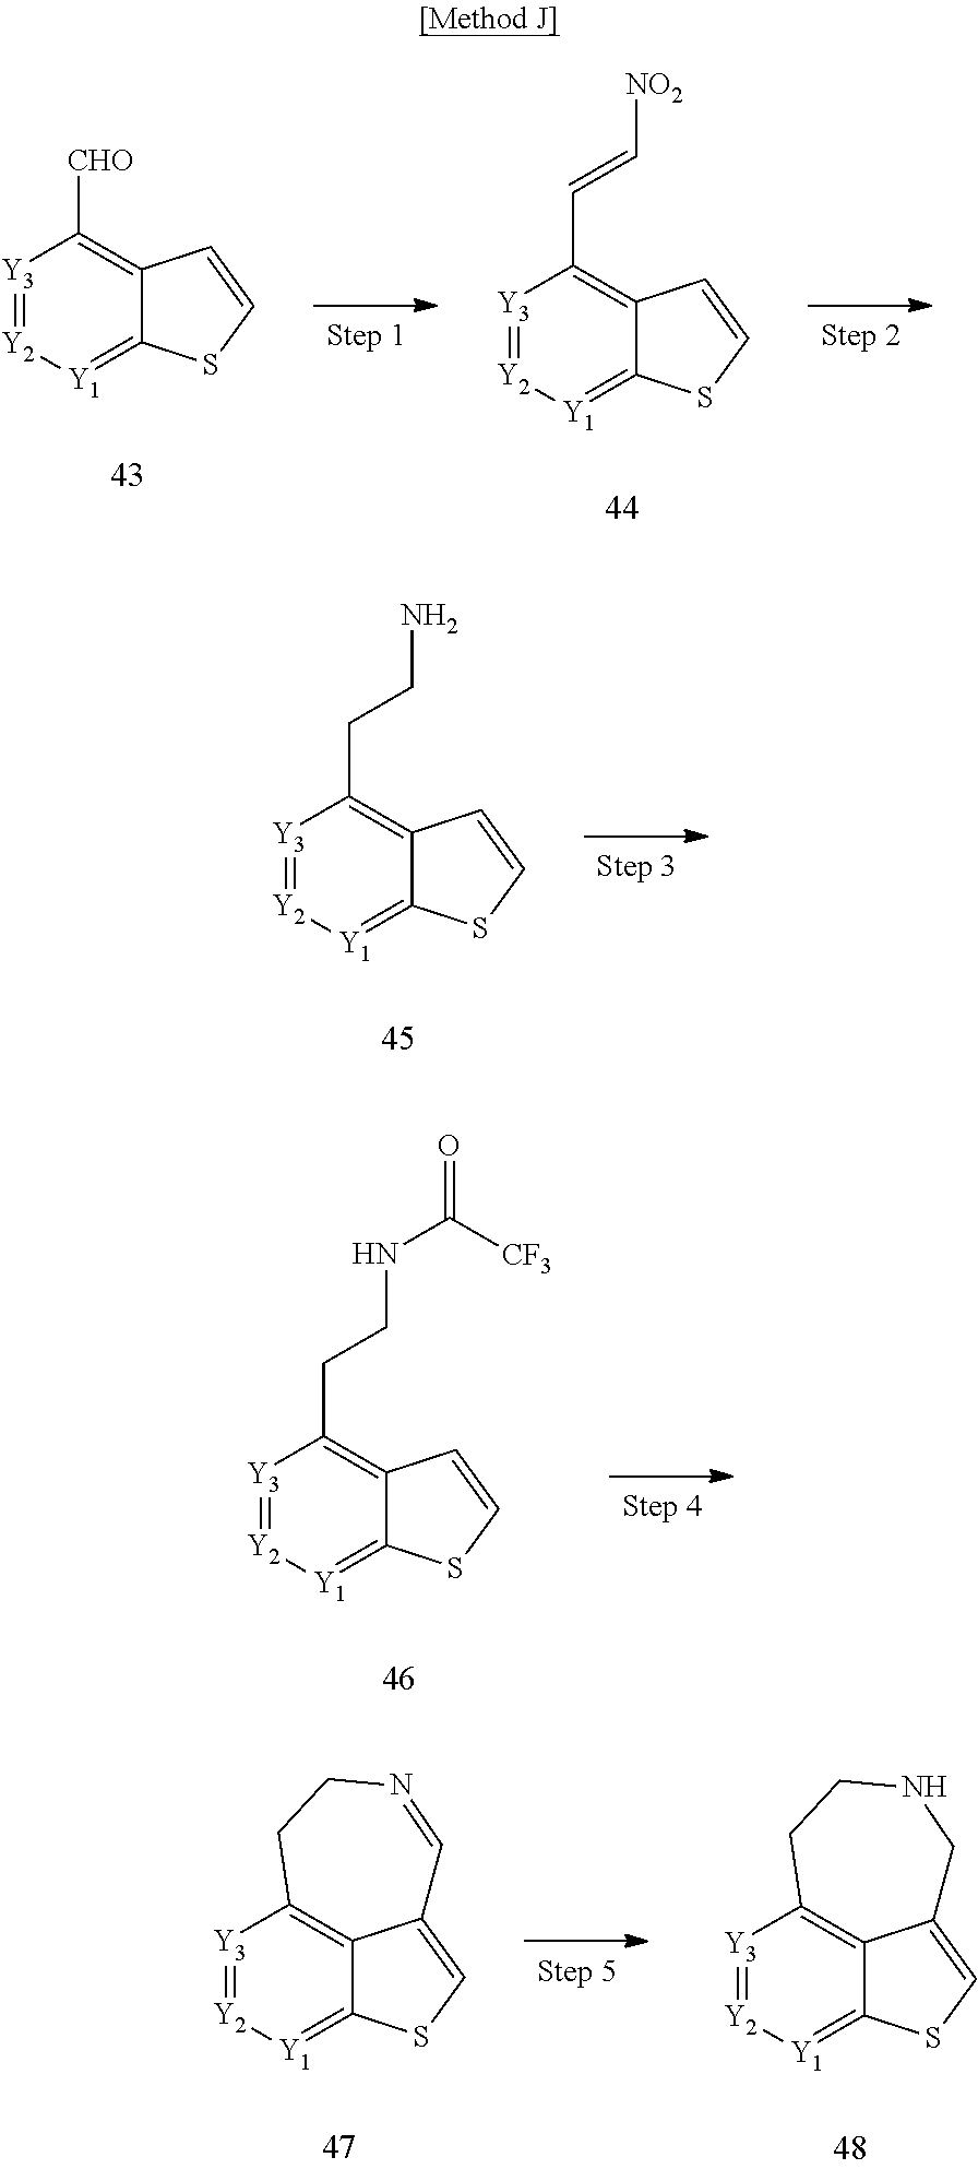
[Y3]1=[Y2][Y1]=C2C(=C1[CHO])C=CS2.[Y3]1=[Y2][Y1]=C2C(=C1C=C[NO2])C=CS2.[Y3]1=[Y2][Y1]=C2C(=C1CCN)C=CS2.[Y3]1=[Y2][Y1]=C2C(=C1CCNC(=O)[CF3])C=CS2.[Y3]1=[Y2][Y1]=C2C3=C1CCN=CC3=CS2.[Y3]1=[Y2][Y1]=C2C3=C1CCNCC3=CS2
